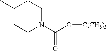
C1(C)CCN(C(O[C(CH3)3])=O)CC1
